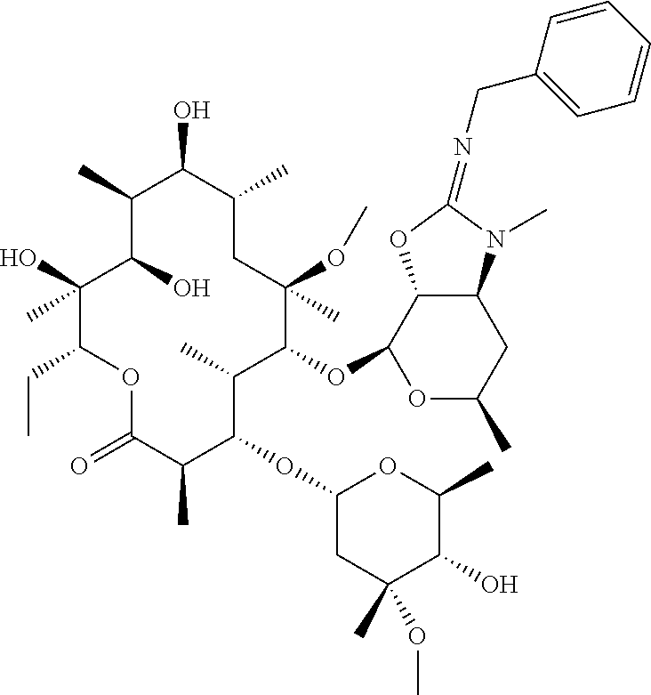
C1(O)C(O)(C)C(CC)OC(=O)C(C)C(OC2CC(C)(OC)C(O)C(C)O2)C(C)C(OC2C3C(CC(C)O2)N(C)C(=NCC2=CC=CC=C2)O3)C(C)(OC)CC(C)C(O)C1C
